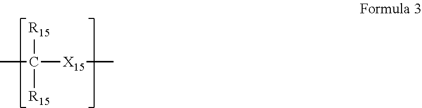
CC([R15])([R15])[X15]C
